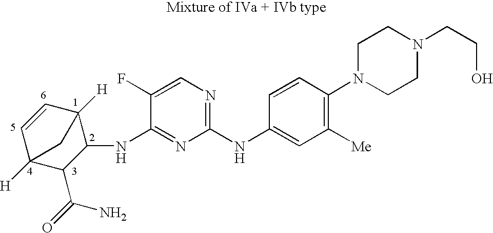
C1=CC2([H])C(NC3=NC(NC4=CC([Me])=C(N5CCN(CCO)CC5)C=C4)=NC=C3F)C(C(=O)N)C1([H])C2
